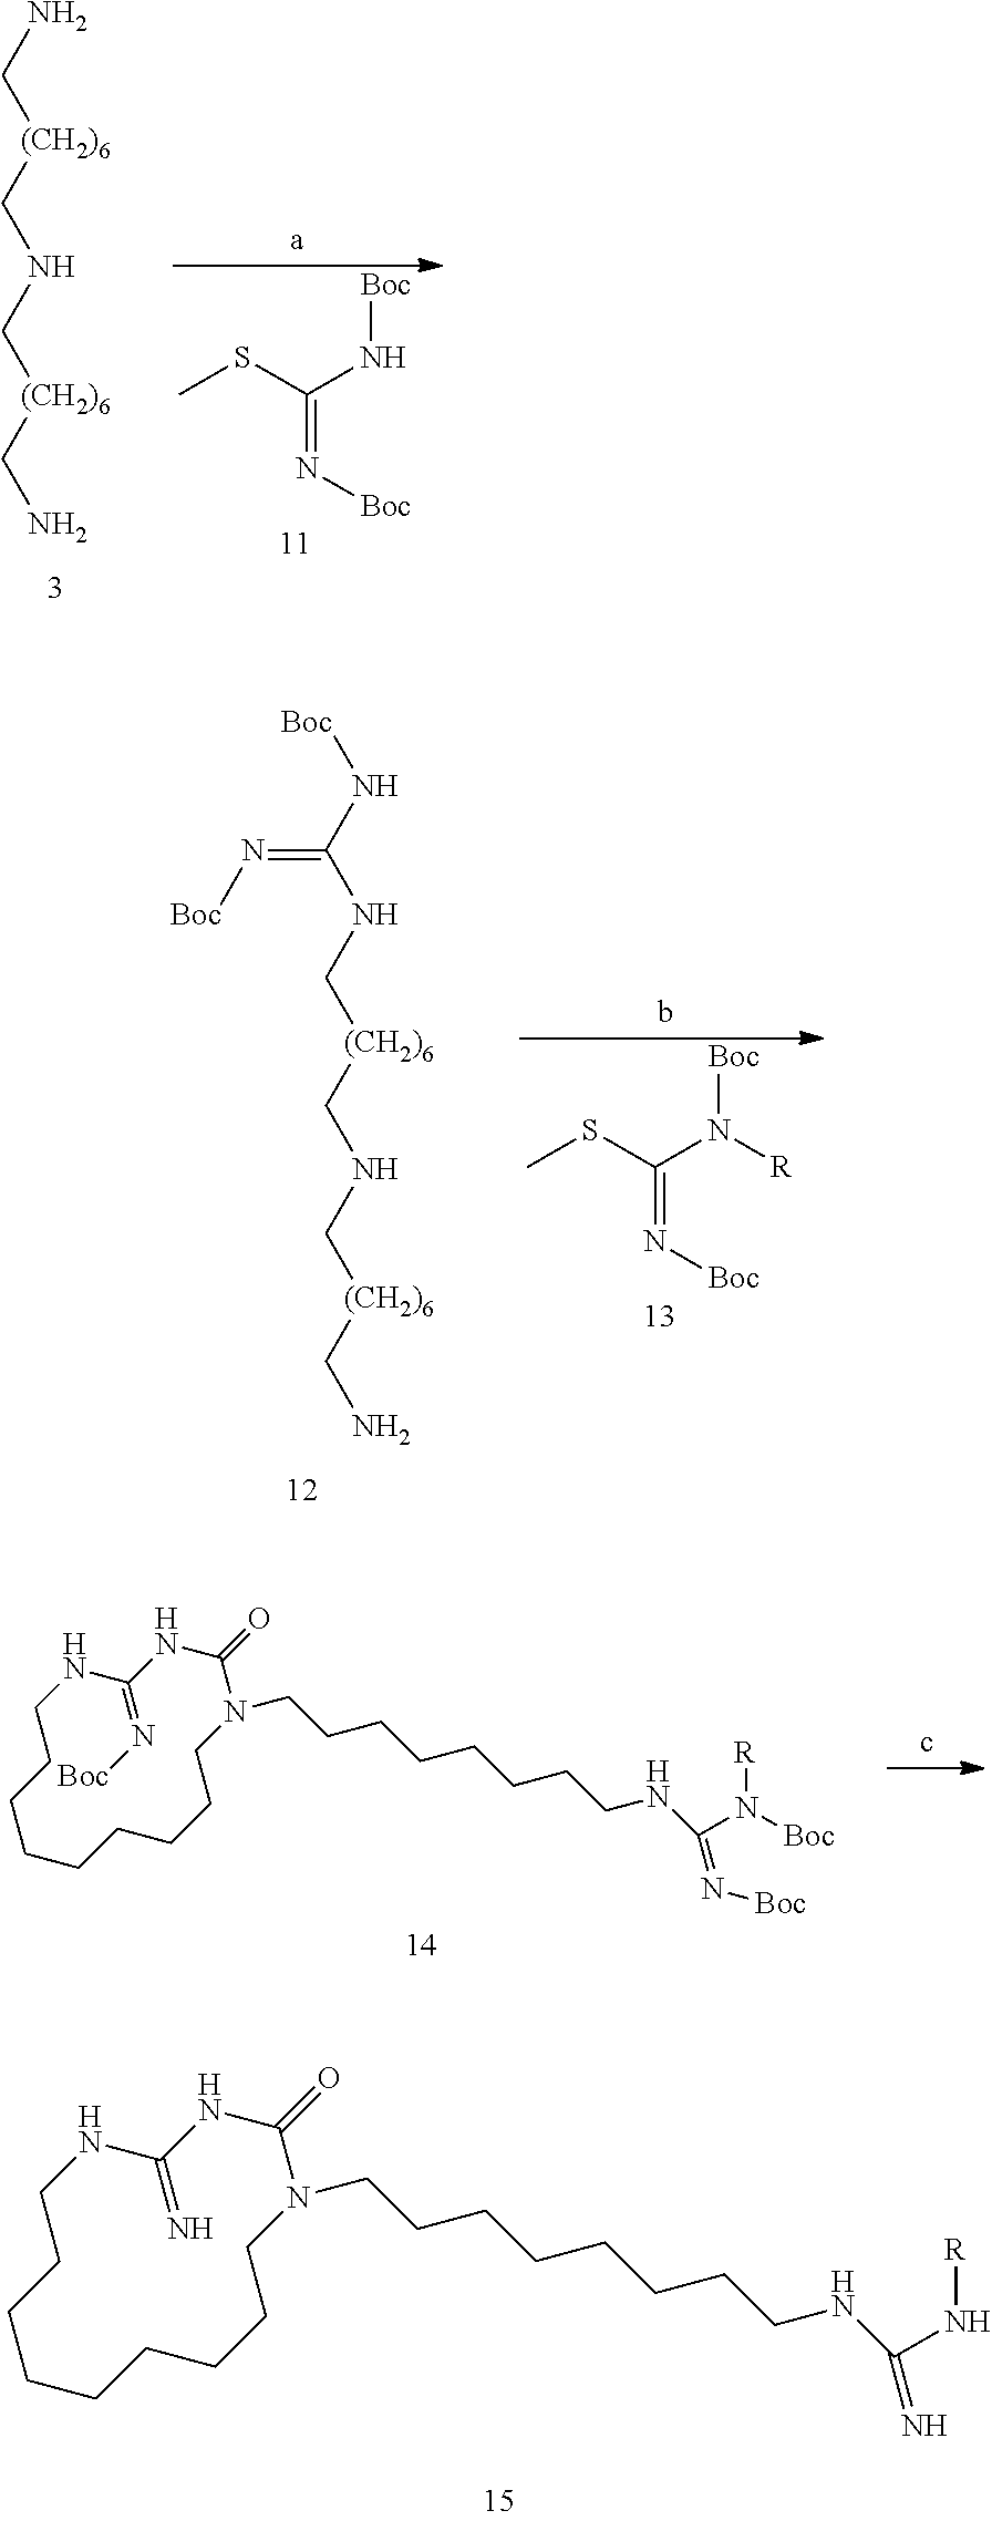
N1(CCCCCCCCNC(N[R])=N)C(=O)NC(=N)NCCCCCCCCC1.CSC(N[Boc])=N[Boc].NC[(CH2)6]CNC[(CH2)6]CN.N(C[(CH2)6]CNC[(CH2)6]CN)C(N[Boc])=N[Boc].CSC(N([Boc])[R])=N[Boc].N1(CCCCCCCCNC(N([R])[Boc])=N[Boc])C(=O)NC(=N[Boc])NCCCCCCCCC1
